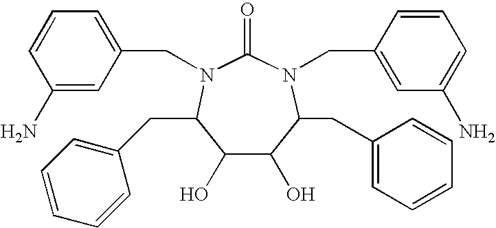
C1(CN2C(=O)N(CC3=CC(N)=CC=C3)C(CC3=CC=CC=C3)C(O)C(O)C2CC2=CC=CC=C2)=CC=CC(N)=C1
